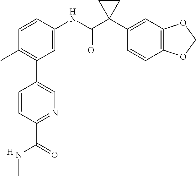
C1=C(NC(C2(C3=CC4=C(C=C3)OCO4)CC2)=O)C=CC(C)=C1C1=CN=C(C(NC)=O)C=C1.[H]
